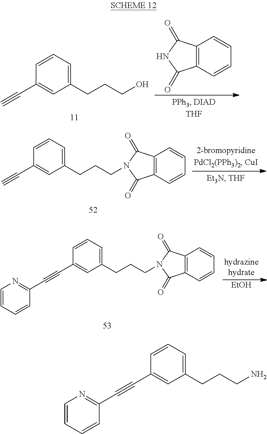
C12=C(C=CC=C1)C(=O)NC2=O.C#CC1=CC(CCCO)=CC=C1.C#CC1=CC(CCCN2C(=O)C3=C(C=CC=C3)C2=O)=CC=C1.[EtOH].C(#CC1=CC(CCCN2C(=O)C3=C(C=CC=C3)C2=O)=CC=C1)C1=NC=CC=C1.C(#CC1=CC(CCCN)=CC=C1)C1=NC=CC=C1
